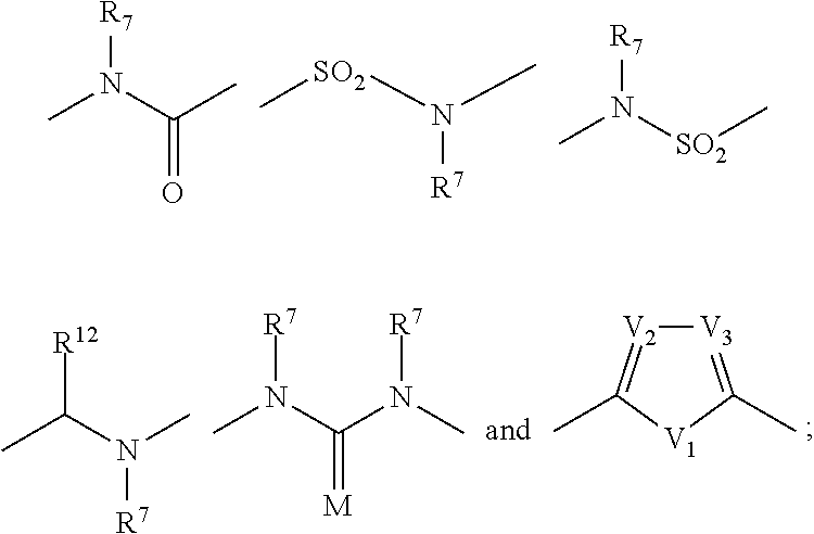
CN(C(C)=O)[R7].[SO2](N(C)[R7])C.[R7]N(C)[SO2]C.[R12]C(C)N(C)[R7].[R7]N(C)C(N(C)[R7])=[M].[V2]1=C(C)[V1]C(C)=[V3]1
